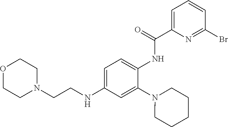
C1=C(NCCN2CCOCC2)C=C(N2CCCCC2)C(NC(C2=CC=CC(Br)=N2)=O)=C1
